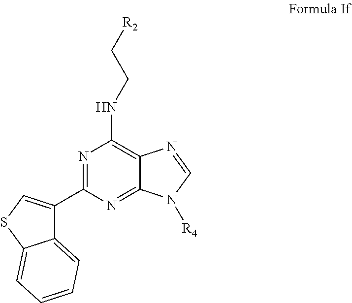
N1=C(C2=CSC3=CC=CC=C23)N=C2C(=C1NCC[R2])N=CN2[R4]
